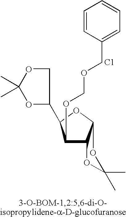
[C1].O1C(C)(C)OC2C1C(OCOCC1=CC=CC=C1)C(C1COC(C)(C)O1)O2
